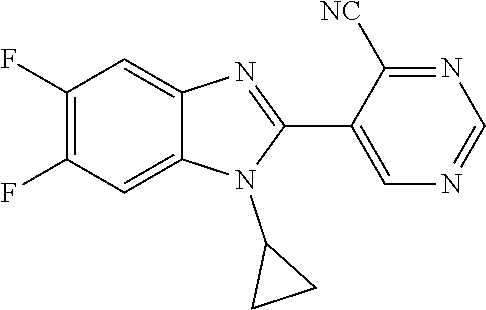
C1(F)=C(F)C=C2C(=C1)N=C(C1=CN=CN=C1[NC])N2C1CC1
